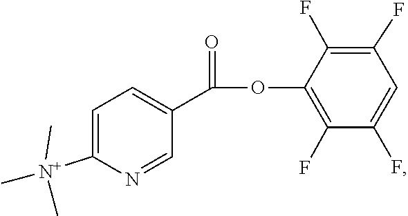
C1(F)=C(F)C=C(F)C(F)=C1OC(=O)C1=CC=C([N+](C)(C)C)N=C1
